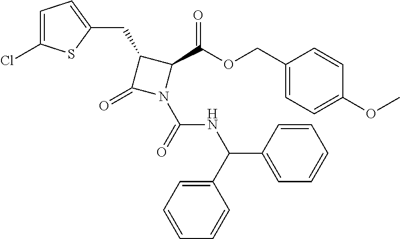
C1=C(Cl)SC(CC2C(=O)N(C(=O)NC(C3=CC=CC=C3)C3=CC=CC=C3)C2C(OCC2=CC=C(OC)C=C2)=O)=C1
